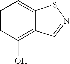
C1=CC(O)=C2C(=C1)SN=C2
